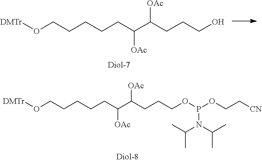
[DMTr]OCCCCCC([OAc])C(CCCO)[OAc].[DMTr]OCCCCCC(C(CCCOP(N(C(C)C)C(C)C)OCC[CN])[OAc])[OAc]
